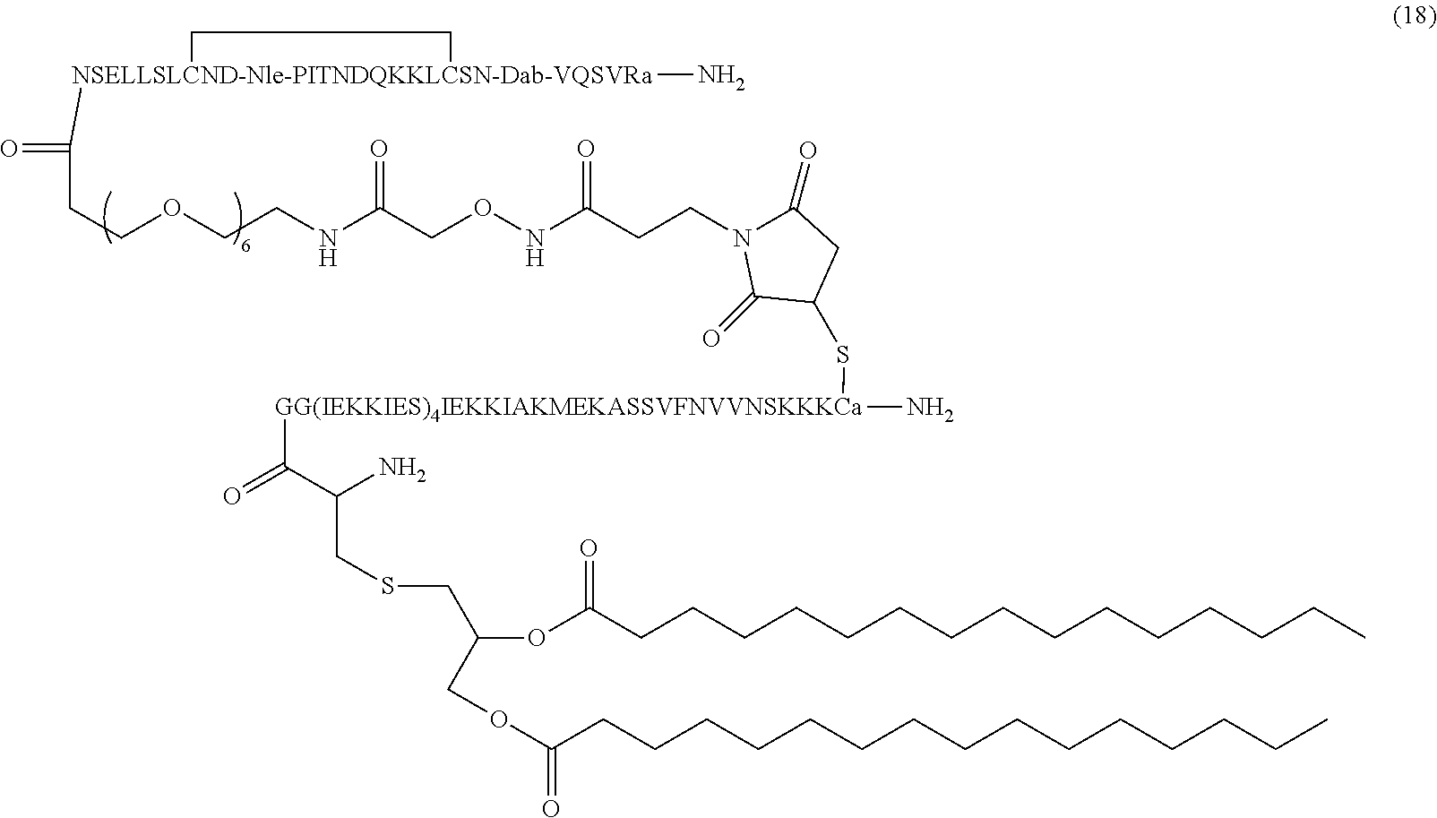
C(CCC)CCCCCCCCCCCC(OC(COC(=O)CCCCCCCCCCCCCCC)CSCC(N)C([GG(IEKKIES)4IEKKIAKMEKASSVFNVVNSKKKCa](N)SC1CC(=O)N(CCC(NOCC(NCCOCCC([NSELLSLCND-Nle-PITNDQKKLCSN-Dab-VQSVRa]2(N)CC2)=O)=O)=O)C1=O)=O)=O
